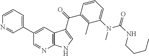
C1(C2=CC=CN=C2)=CC2=C(N=C1)NC=C2C(=O)C1=C(C)C(N(C(NCCCC)=O)C)=CC=C1
